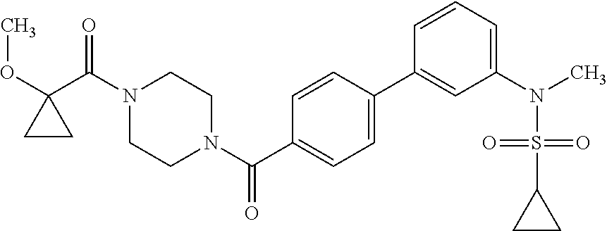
O(C1(C(N2CCN(C(=O)C3=CC=C(C4=CC(N(S(C5CC5)(=O)=O)C)=CC=C4)C=C3)CC2)=O)CC1)C
